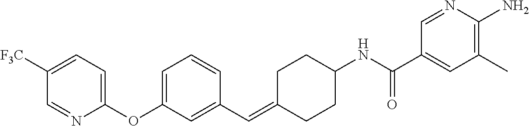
C1([F3C])=CC=C(OC2=CC=CC(C=C3CCC(NC(C4=CC(C)=C(N)N=C4)=O)CC3)=C2)N=C1
